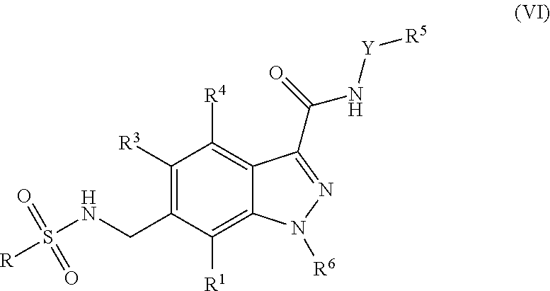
C1([R3])=C(CNS([R])(=O)=O)C([R1])=C2C(=C1[R4])C(C(N[Y][R5])=O)=NN2[R6]
